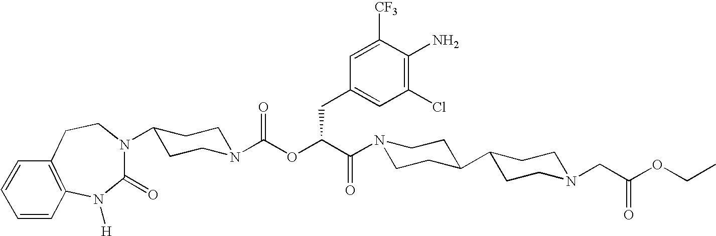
N1(C(C(CC2=CC(Cl)=C(N)C([CF3])=C2)OC(=O)N2CCC(N3C(=O)N([H])C4=C(CC3)C=CC=C4)CC2)=O)CCC(C2CCN(CC(OCC)=O)CC2)CC1
